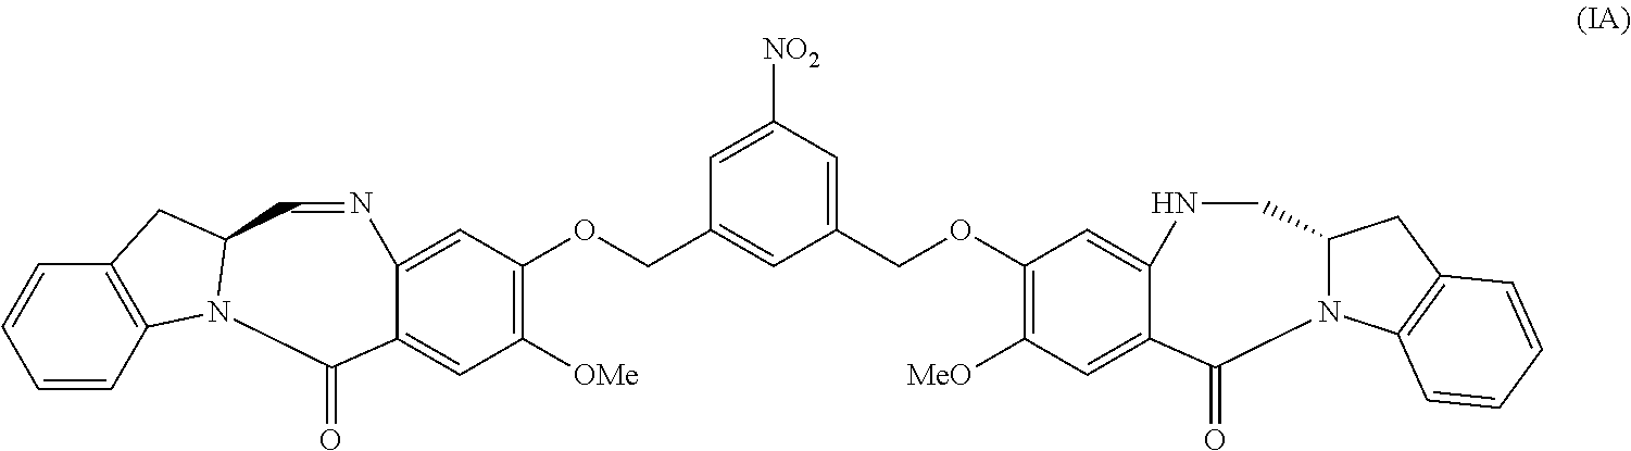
C1(COC2=C([MeO])C=C3C(=O)N4C(CNC3=C2)CC2=C4C=CC=C2)=CC([NO2])=CC(COC2=C([OMe])C=C3C(=O)N4C5=C(C=CC=C5)CC4C=NC3=C2)=C1
